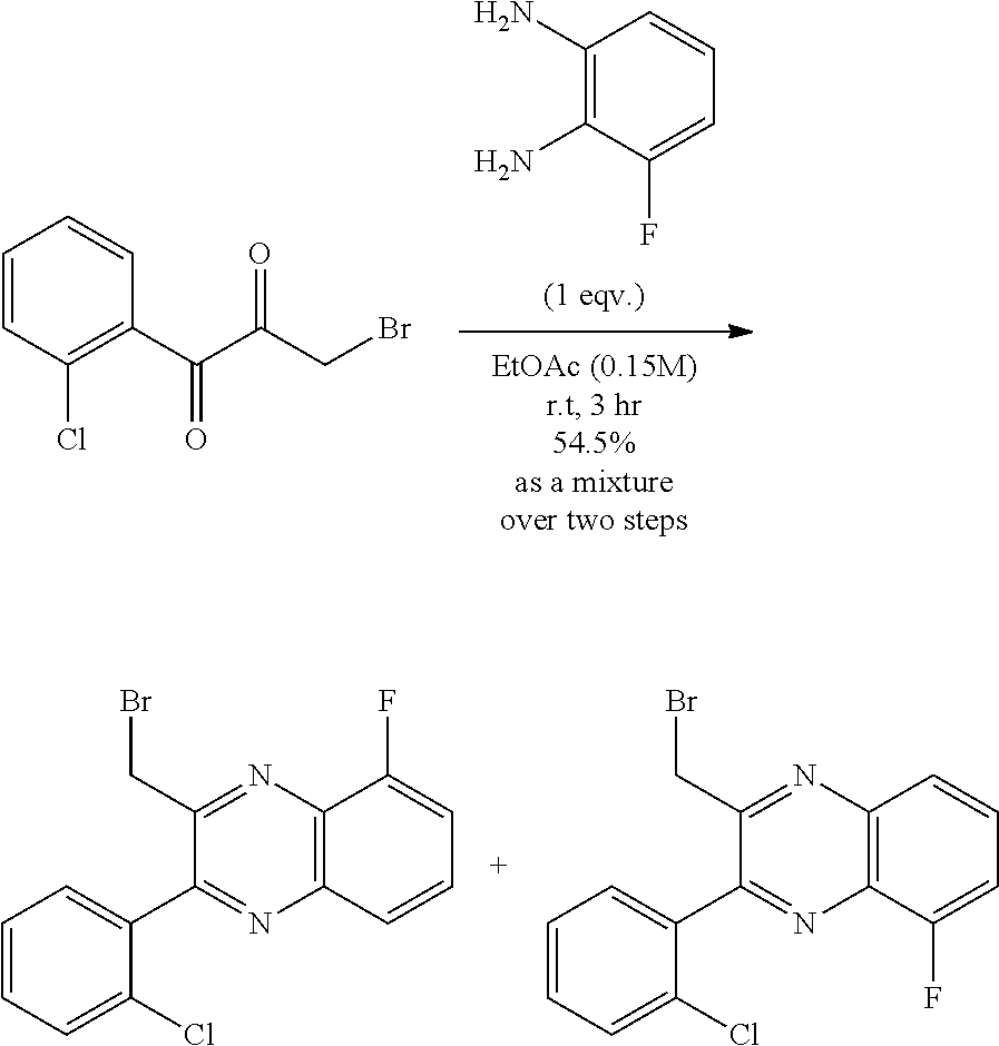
C1(N)=C(N)C(F)=CC=C1.C1=CC(Cl)=C(C(C(CBr)=O)=O)C=C1.C12=C(C=CC=C1F)N=C(CBr)C(C1=CC=CC=C1Cl)=N2.C12=C(N=C(CBr)C(C3=CC=CC=C3Cl)=N1)C(F)=CC=C2
